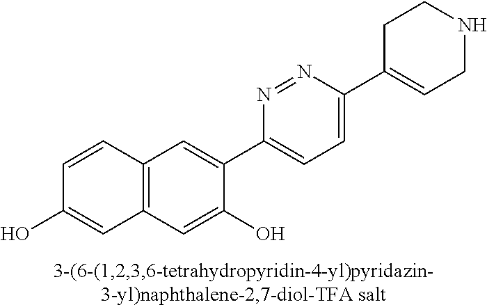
C1=CC2=C(C=C1O)C=C(O)C(C1=CC=C(C3=CCNCC3)N=N1)=C2
